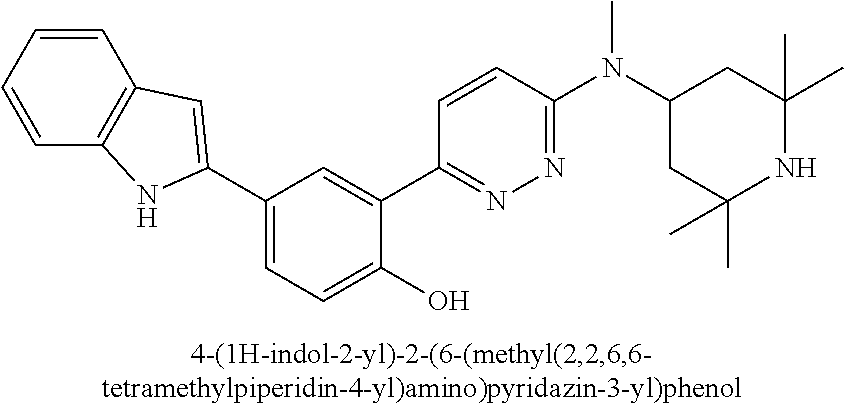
C1(C2=CC3=C(C=CC=C3)N2)=CC=C(O)C(C2=NN=C(N(C3CC(C)(C)NC(C)(C)C3)C)C=C2)=C1
